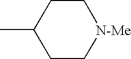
C1CC(C)CC[N-Me]1
